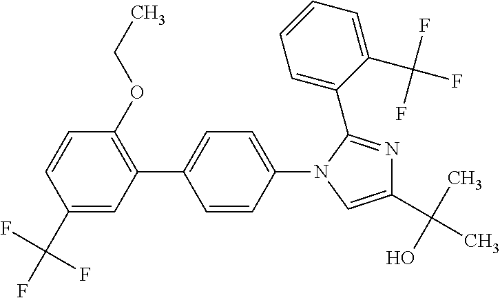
C1(C(F)(F)F)=CC(C2=CC=C(N3C=C(C(C)(O)C)N=C3C3=CC=CC=C3C(F)(F)F)C=C2)=C(OCC)C=C1
